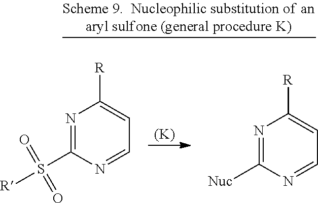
[(K)].N1=C(S(=O)(=O)[R])N=CC=C1[R].N1=C([Nuc])N=CC=C1[R]
